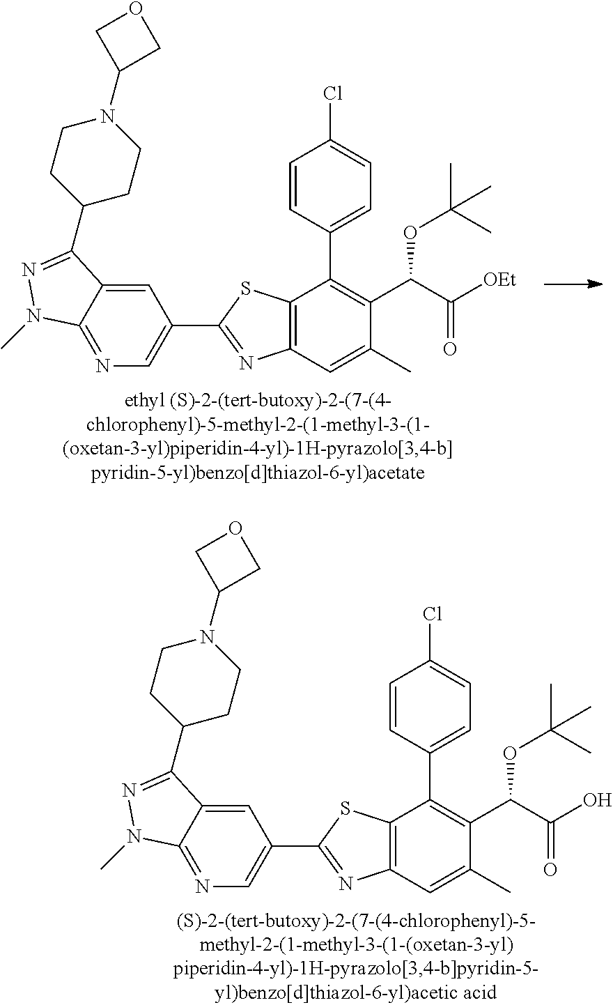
C1=C2C(=NC=C1C1=NC3=C(S1)C(C1=CC=C(Cl)C=C1)=C(C(C([OEt])=O)OC(C)(C)C)C(C)=C3)N(C)N=C2C1CCN(C2COC2)CC1.C1=C2C(=NC=C1C1=NC3=C(S1)C(C1=CC=C(Cl)C=C1)=C(C(C(O)=O)OC(C)(C)C)C(C)=C3)N(C)N=C2C1CCN(C2COC2)CC1
